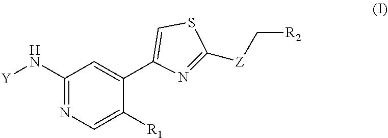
C1(N[Y])=NC=C([R1])C(C2=CSC([Z]C[R2])=N2)=C1
